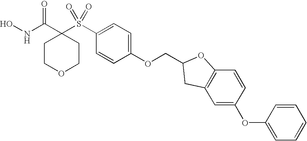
N(C(C1(S(C2=CC=C(OCC3OC4=C(C=C(OC5=CC=CC=C5)C=C4)C3)C=C2)(=O)=O)CCOCC1)=O)O
